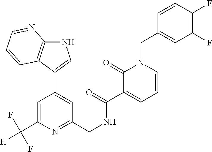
C1=C(C([H])(F)F)N=C(CNC(C2=CC=CN(CC3=CC(F)=C(F)C=C3)C2=O)=O)C=C1C1=CNC2=C1C=CC=N2
